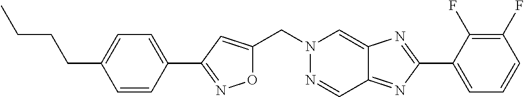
C(N1N=CC2=NC(C3=CC=CC(F)=C3F)=NC2=C1)C1=CC(C2=CC=C(CCCC)C=C2)=NO1
